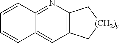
C1=CC2=NC3=C(C=C2C=C1)C[(CH2)y]C3
